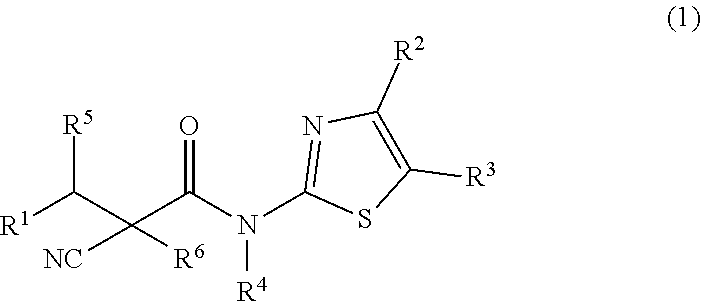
[R5]C(C(C(=O)N([R4])C1=NC([R2])=C([R3])S1)([NC])[R6])[R1]
